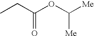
CCC(OC([Me])[Me])=O
